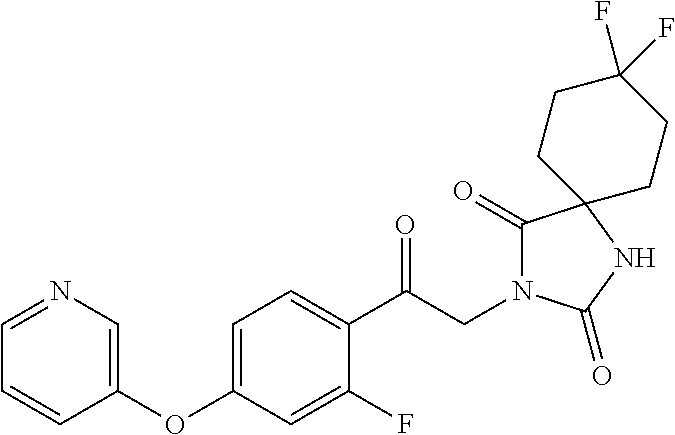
C1(C(CN2C(=O)C3(NC2=O)CCC(F)(F)CC3)=O)=CC=C(OC2=CN=CC=C2)C=C1F
